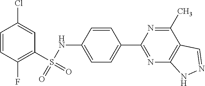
C1=CC(F)=C(S(NC2=CC=C(C3=NC4=C(C(C)=N3)C=NN4)C=C2)(=O)=O)C=C1Cl
